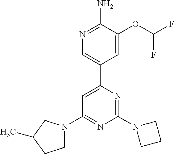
N1=C(N)C(OC(F)F)=CC(C2=CC(N3CCC(C)C3)=NC(N3CCC3)=N2)=C1
